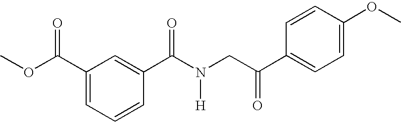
C1(C(OC)=O)=CC=CC(C(N(CC(C2=CC=C(OC)C=C2)=O)[H])=O)=C1
